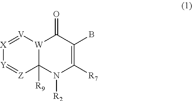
[X]1=[V][W]2C([R9])([Z]=[Y]1)N([R2])C([R7])=C(B)C2=O
